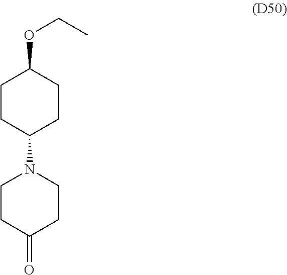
N1(C2CCC(OCC)CC2)CCC(=O)CC1
